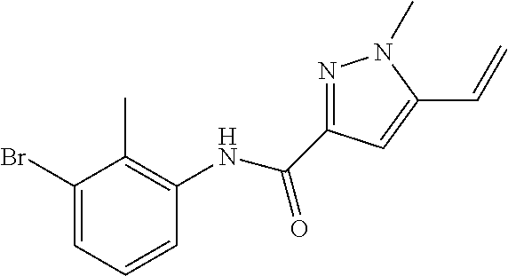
C1(Br)=CC=CC(NC(=O)C2=NN(C)C(C=C)=C2)=C1C
